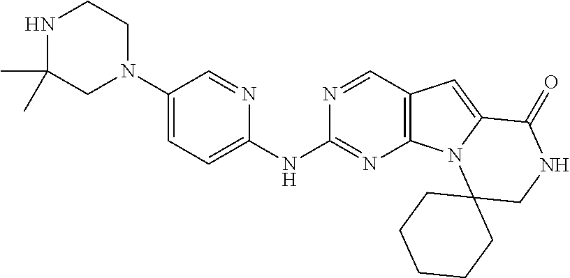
N1C(C)(C)CN(C2=CC=C(NC3=NC4=C(C=N3)C=C3N4C4(CNC3=O)CCCCC4)N=C2)CC1
